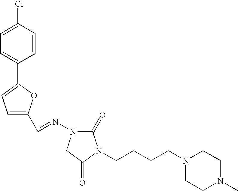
C1=CC(Cl)=CC=C1C1=CC=C(C=NN2C(=O)N(CCCCN3CCN(C)CC3)C(=O)C2)O1
